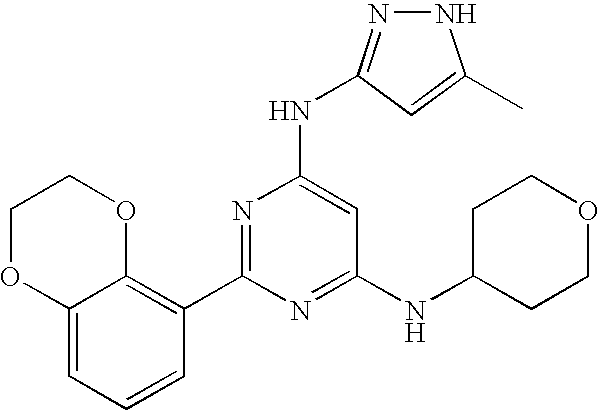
N1N=C(NC2=CC(NC3CCOCC3)=NC(C3=C4C(=CC=C3)OCCO4)=N2)C=C1C
